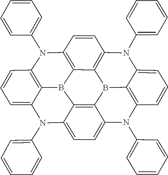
C1=CC(N2C3=C4C5=C(C=C3)N(C3=CC=CC=C3)C3=CC=CC6=C3B5C3=C5C(=CC=C3N6C3=CC=CC=C3)N(C3=CC=CC=C3)C3=CC=CC2=C3B54)=CC=C1
